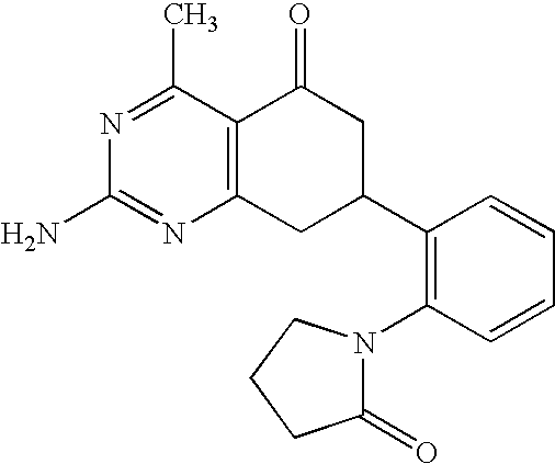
C12=C(C(C)=NC(N)=N1)C(=O)CC(C1=C(N3C(=O)CCC3)C=CC=C1)C2
